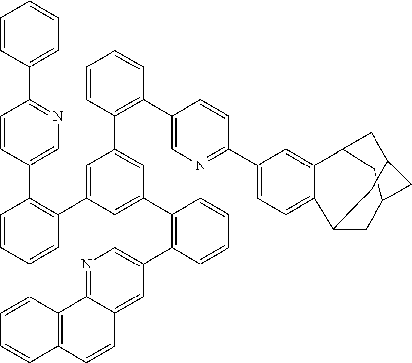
N1=C2C(=CC(C3=C(C4=CC(C5=C(C6=CN=C(C7=CC=CC=C7)C=C6)C=CC=C5)=CC(C5=C(C6=CN=C(C7=CC=C8C(=C7)C7CC9CC(C7)CC8C9)C=C6)C=CC=C5)=C4)C=CC=C3)=C1)C=CC1=C2C=CC=C1
